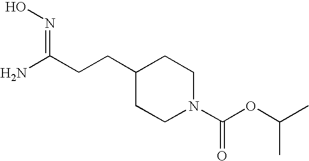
NC(CCC1CCN(C(OC(C)C)=O)CC1)=NO
